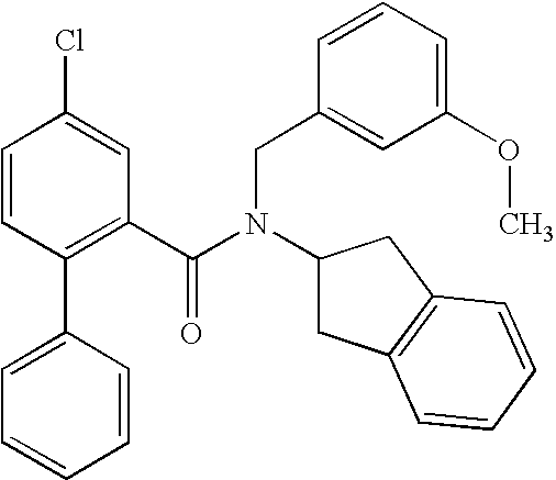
C1(C2=CC=CC=C2)=C(C(N(CC2=CC(OC)=CC=C2)C2CC3=C(C2)C=CC=C3)=O)C=C(Cl)C=C1
